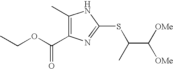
C1(C)=C(C(OCC)=O)N=C(SC(C([OMe])[OMe])C)N1
